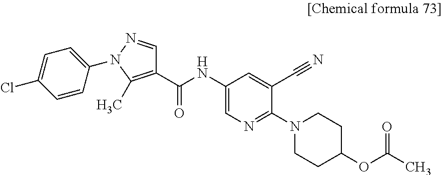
C1(NC(C2=C(C)N(C3=CC=C(Cl)C=C3)N=C2)=O)=CN=C(N2CCC(OC(C)=O)CC2)C(C#N)=C1
